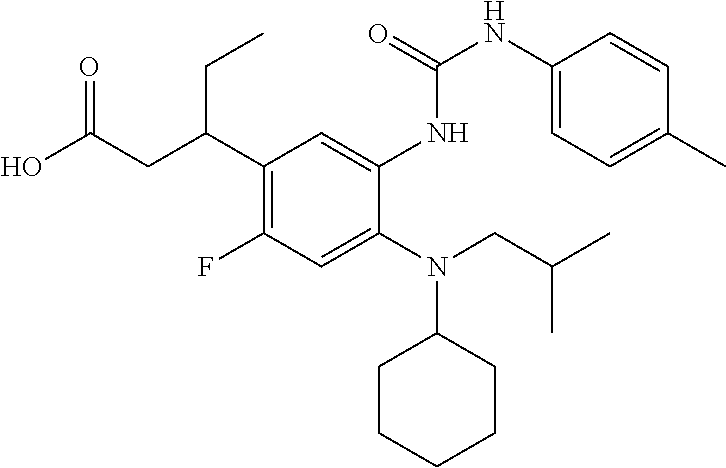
N(C1CCCCC1)(C1=CC(F)=C(C(CC(O)=O)CC)C=C1NC(NC1=CC=C(C)C=C1)=O)CC(C)C
